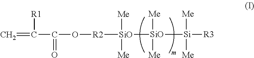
[SiO]([Si]([R3])([Me])[Me])([SiO]([Me])([Me])[R2]OC(=O)C([R1])=C)([Me])[Me]
